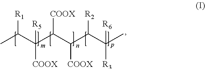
[R1]C(C(C(C(C(C(C)([R3])[R6])[R2])[COOX])[COOX])([COOX])[R5])C
